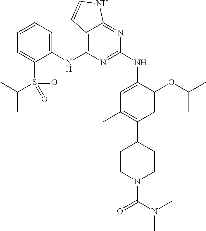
C1(NC2=C3C(=NC(NC4=CC(C)=C(C5CCN(C(N(C)C)=O)CC5)C=C4OC(C)C)=N2)NC=C3)=CC=CC=C1S(C(C)C)(=O)=O
